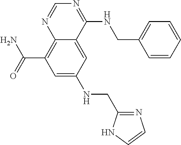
C(C1=C2N=CN=C(NCC3=CC=CC=C3)C2=CC(NCC2=NC=CN2)=C1)(N)=O
